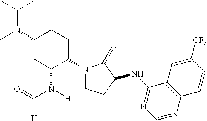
C1(N(C)C(C)C)CC(N([H])C(=O)[H])C(N2CCC(NC3=NC=NC4=C3C=C([CF3])C=C4)C2=O)CC1
